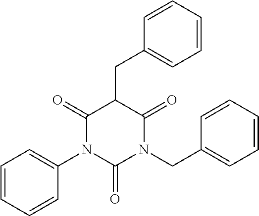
C1(=O)N(C2=CC=CC=C2)C(=O)N(CC2=CC=CC=C2)C(=O)C1CC1=CC=CC=C1
